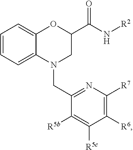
C1=CC=C2C(=C1)OC(C(N[R2])=O)CN2CC1=NC([R7])=C([R6])C([R5c])=C1[R5b]
